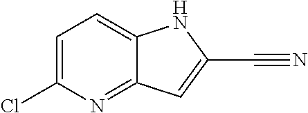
C1=C(Cl)N=C2C(=C1)NC(C#N)=C2
